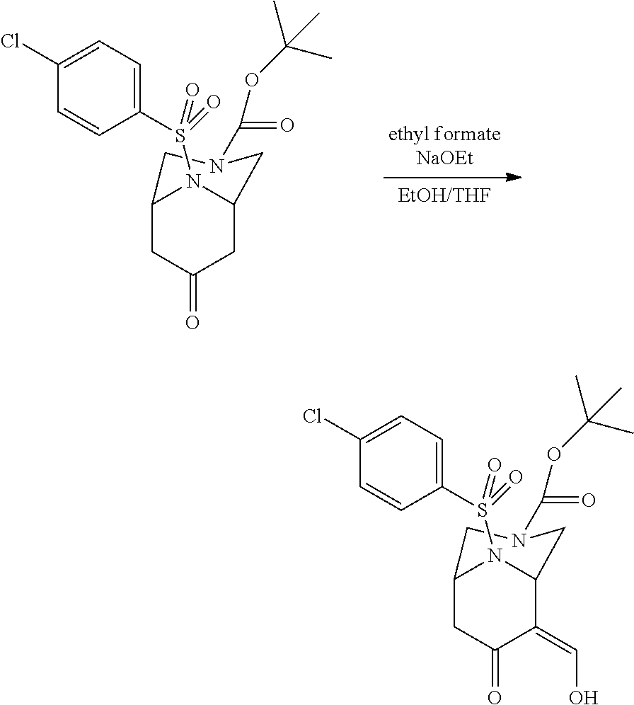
C12CC(=O)C(=CO)C(N1S(C1=CC=C(Cl)C=C1)(=O)=O)CN(C(=O)OC(C)(C)C)C2.C12CC(=O)CC(N1S(C1=CC=C(Cl)C=C1)(=O)=O)CN(C(=O)OC(C)(C)C)C2
